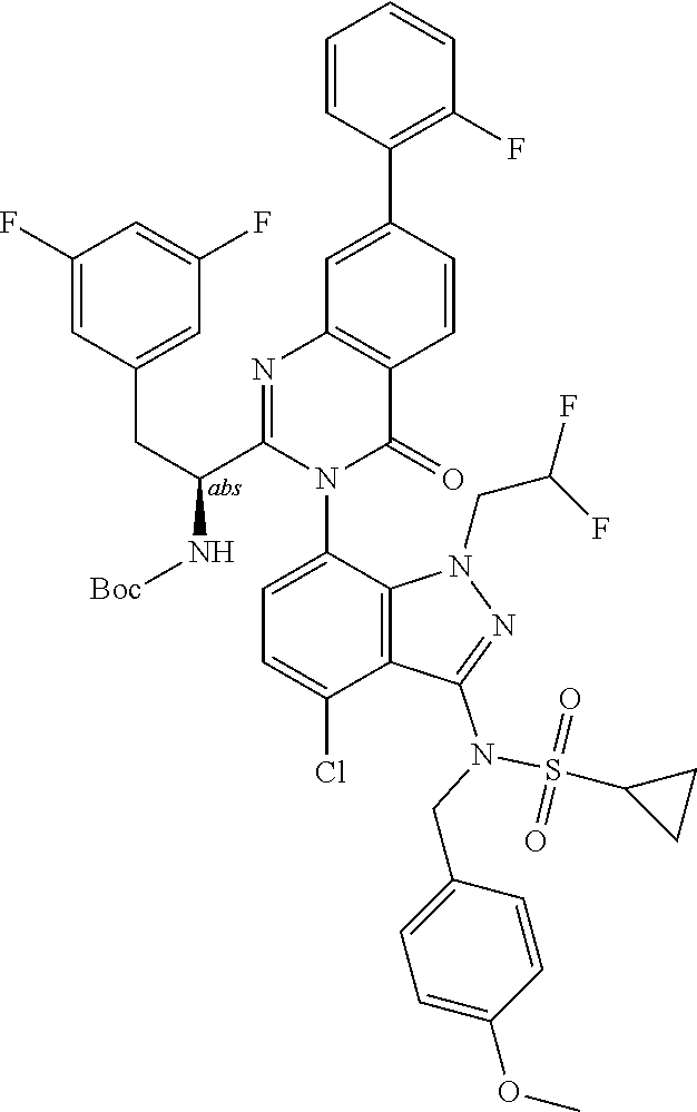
C1(F)=CC(CC(N[Boc])C2=NC3=C(C(=O)N2C2=CC=C(Cl)C4=C2N(CC(F)F)N=C4N(CC2=CC=C(OC)C=C2)S(C2CC2)(=O)=O)C=CC(C2=C(F)C=CC=C2)=C3)=CC(F)=C1
